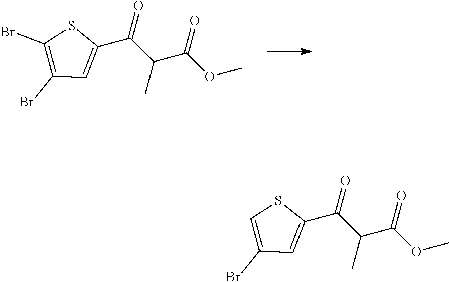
O=C(C1=CC(Br)=C(Br)S1)C(C(OC)=O)C.O=C(C1=CC(Br)=CS1)C(C(OC)=O)C
